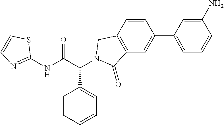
C1(NC(C(C2=CC=CC=C2)N2CC3=C(C=C(C4=CC=CC(N)=C4)C=C3)C2=O)=O)=NC=CS1
